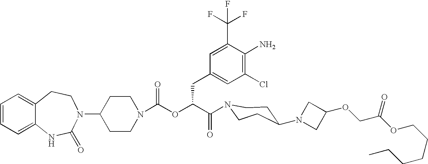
C12=CC=CC=C1NC(=O)N(C1CCN(C(OC(C(=O)N3CCC(N4CC(OCC(OCCCCCC)=O)C4)CC3)CC3=CC(Cl)=C(N)C(C(F)(F)F)=C3)=O)CC1)CC2
